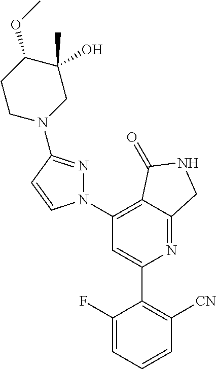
C1(C2=C([CN])C=CC=C2F)=CC(N2N=C(N3CC(C)(O)C(OC)CC3)C=C2)=C2C(=N1)CNC2=O
